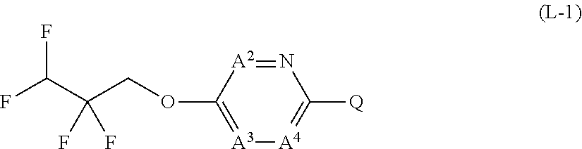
FC(C(COC1=[A3][A4]=C([Q])N=[A2]1)(F)F)F
